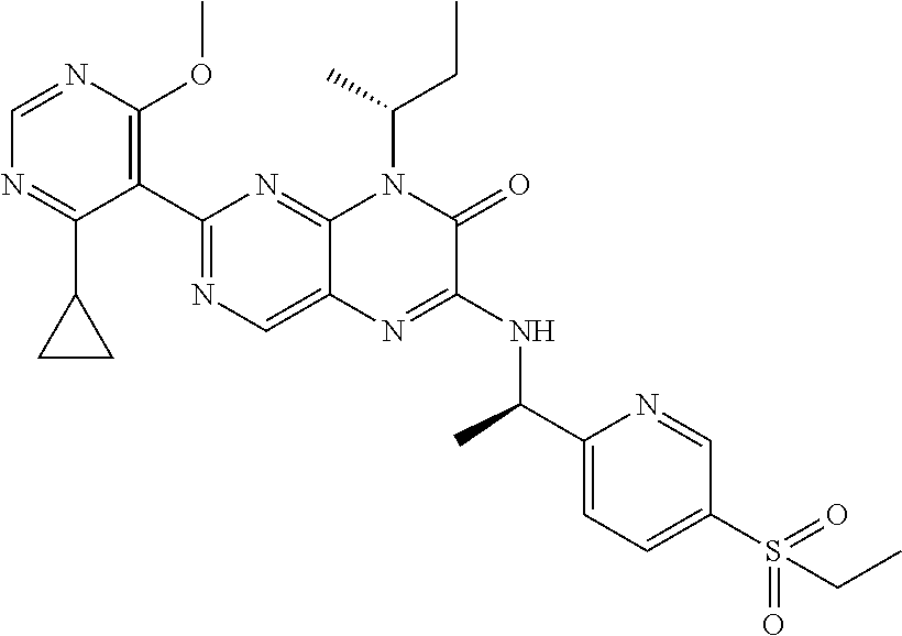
C1(C2=NC=C3C(=N2)N(C(CC)C)C(=O)C(NC(C2=CC=C(S(CC)(=O)=O)C=N2)C)=N3)=C(OC)N=CN=C1C1CC1
